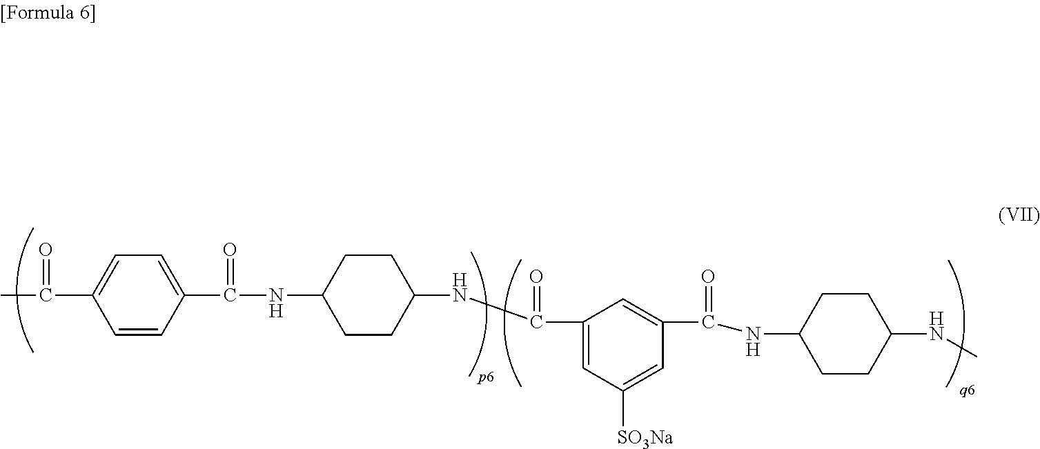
C1=CC(C(NC2CCC(NC(C3=CC([SO3Na])=CC(C(NC4CCC(NC)CC4)=O)=C3)=O)CC2)=O)=CC=C1C(C)=O
